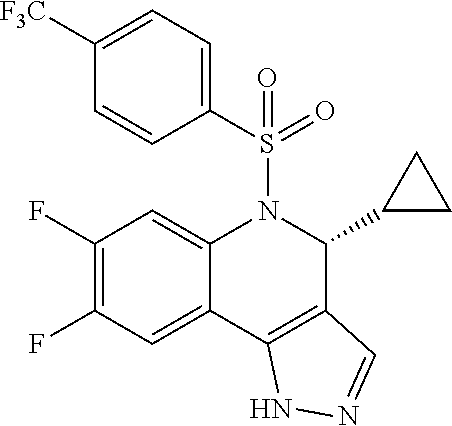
C12=CC(F)=C(F)C=C1N(S(=O)(=O)C1=CC=C([F3C])C=C1)C(C1CC1)C1=C2NN=C1
